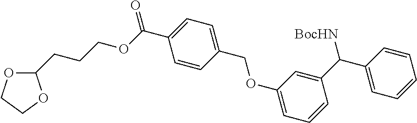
C1(CCCOC(C2=CC=C(COC3=CC=CC(C(C4=CC=CC=C4)[BocHN])=C3)C=C2)=O)OCCO1
